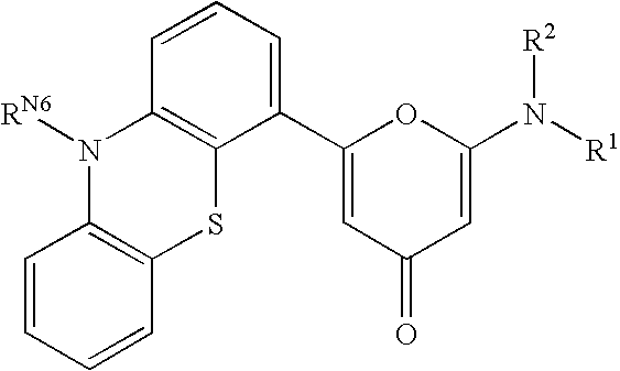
C1=CC=CC2=C1N([RN6])C1=C(S2)C(C2=CC(=O)C=C(N([R1])[R2])O2)=CC=C1
